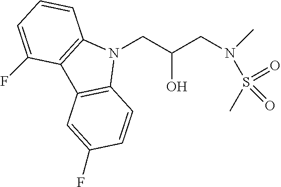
N1(CC(CN(C)S(C)(=O)=O)O)C2=C(C3=C1C=CC(F)=C3)C(F)=CC=C2
